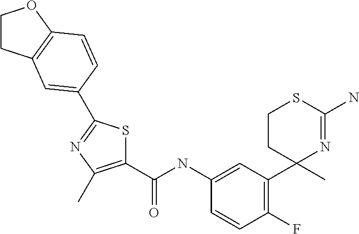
C1(C(NC2=CC(C3(C)N=C(N)SCC3)=C(F)C=C2)=O)=C(C)N=C(C2=CC3=C(OCC3)C=C2)S1
